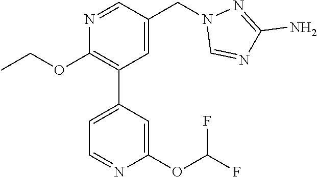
N1=CC(CN2C=NC(N)=N2)=CC(C2=CC=NC(OC(F)F)=C2)=C1OCC
